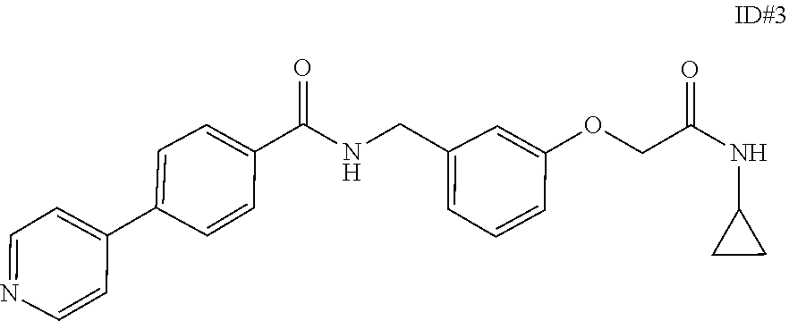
C1=C(C2=CC=C(C(=O)NCC3=CC=CC(OCC(NC4CC4)=O)=C3)C=C2)C=CN=C1
